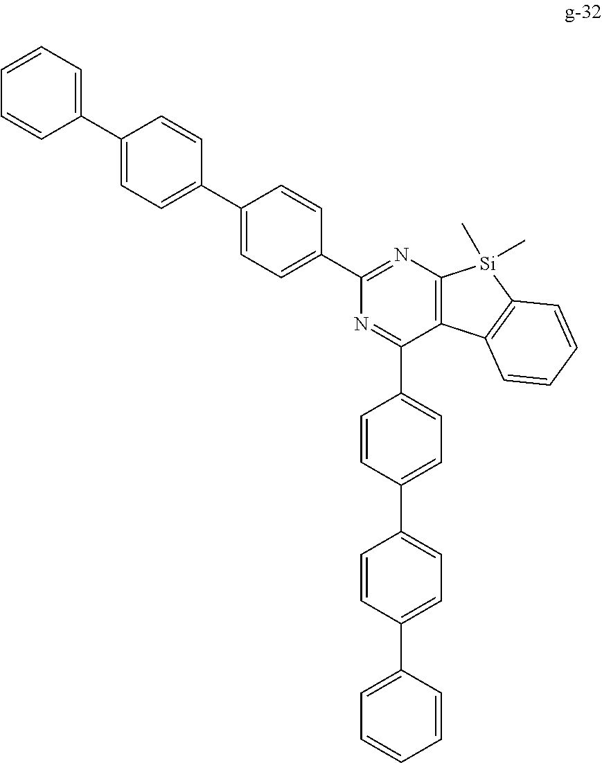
C1=C(C2=CC=C(C3=CC=CC=C3)C=C2)C=CC(C2=NC3=C(C(C4=CC=C(C5=CC=C(C6=CC=CC=C6)C=C5)C=C4)=N2)C2=C(C=CC=C2)[Si]3(C)C)=C1
